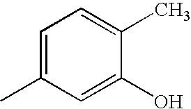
C1=C(C)C=C(O)C(C)=C1
